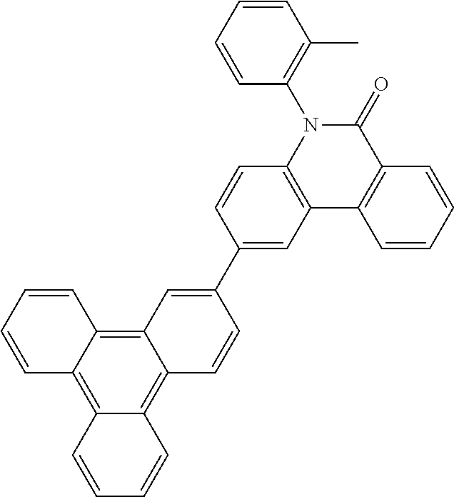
C12=C(N(C3=C(C)C=CC=C3)C(=O)C3=C1C=CC=C3)C=CC(C1=CC3=C4C(=C5C(=C3C=C1)C=CC=C5)C=CC=C4)=C2
